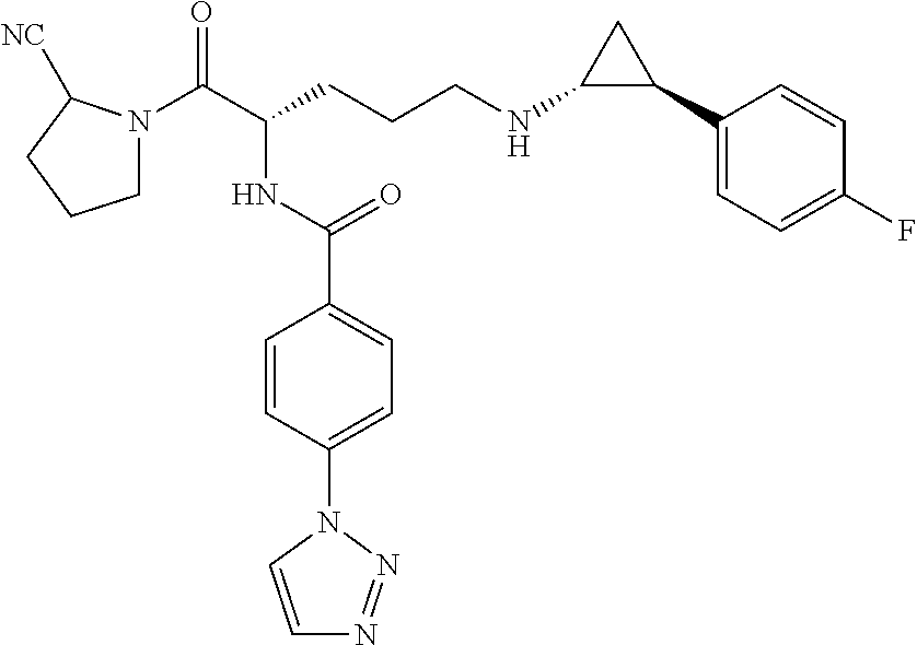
C1N(C(C(CCCNC2C(C3=CC=C(F)C=C3)C2)NC(C2=CC=C(N3C=CN=N3)C=C2)=O)=O)C([NC])CC1
